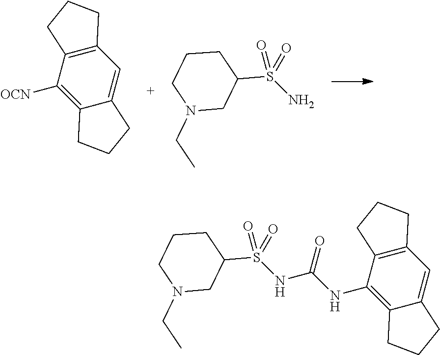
C1([OCN])=C2C(=CC3=C1CCC3)CCC2.N1(CC)CC(S(=O)(=O)N)CCC1.N1(CC)CC(S(=O)(=O)NC(=O)NC2=C3C(=CC4=C2CCC4)CCC3)CCC1
